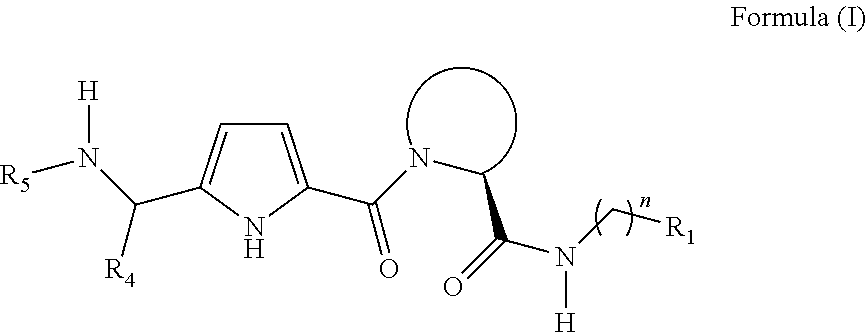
C1=C(C(NCC(N(C[R1])[H])=O)=O)NC(C(N([R5])[H])[R4])=C1
